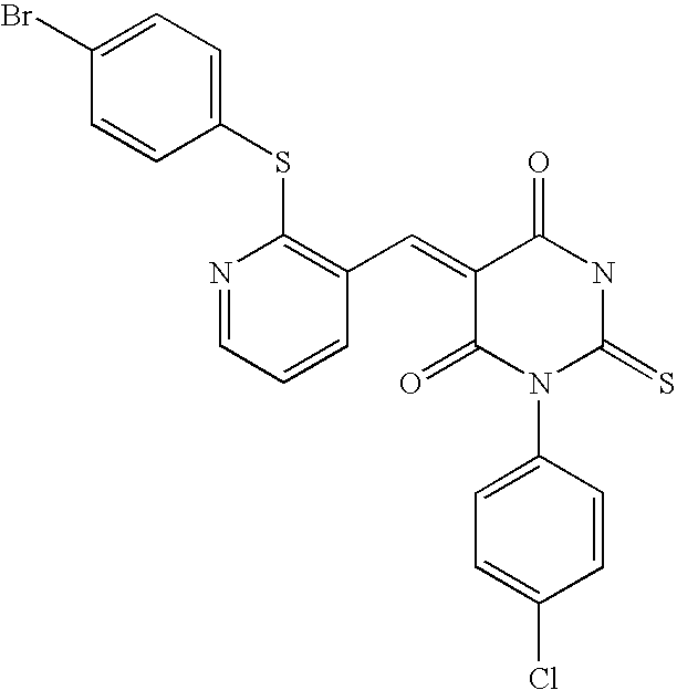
C1=C(Br)C=CC(SC2=C(C=C3C(=O)N(C4=CC=C(Cl)C=C4)C(=S)NC3=O)C=CC=N2)=C1
